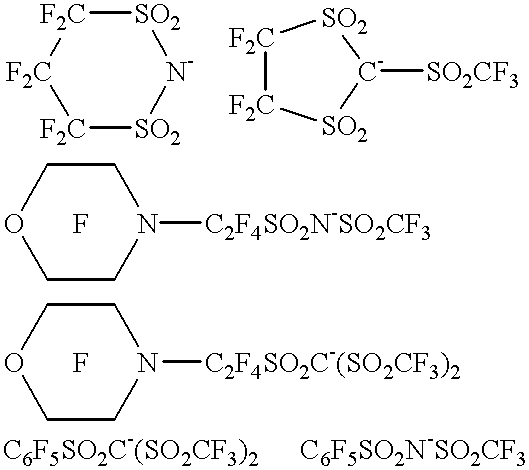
[F2C]1[SO2][N-][SO2][F2C][F2C]1.[F2C]1[F2C][SO2][C-]([SO2CF3])[SO2]1.C1CN([C2F4SO2N-SO2CF3])CCO1.F.C1CN([C2F4SO2C-(SO2CF3)2])CCO1.F
